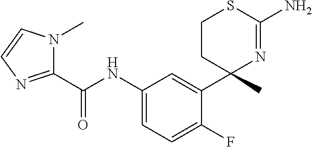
C(NC1=CC=C(F)C(C2(C)N=C(N)SCC2)=C1)(=O)C1=NC=CN1C
